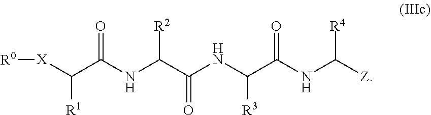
[R0][X]C(C(NC(C(NC(C(NC([Z])[R4])=O)[R3])=O)[R2])=O)[R1]
